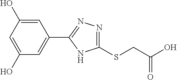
C1(O)=CC(O)=CC(C2=NN=C(SCC(O)=O)N2)=C1
